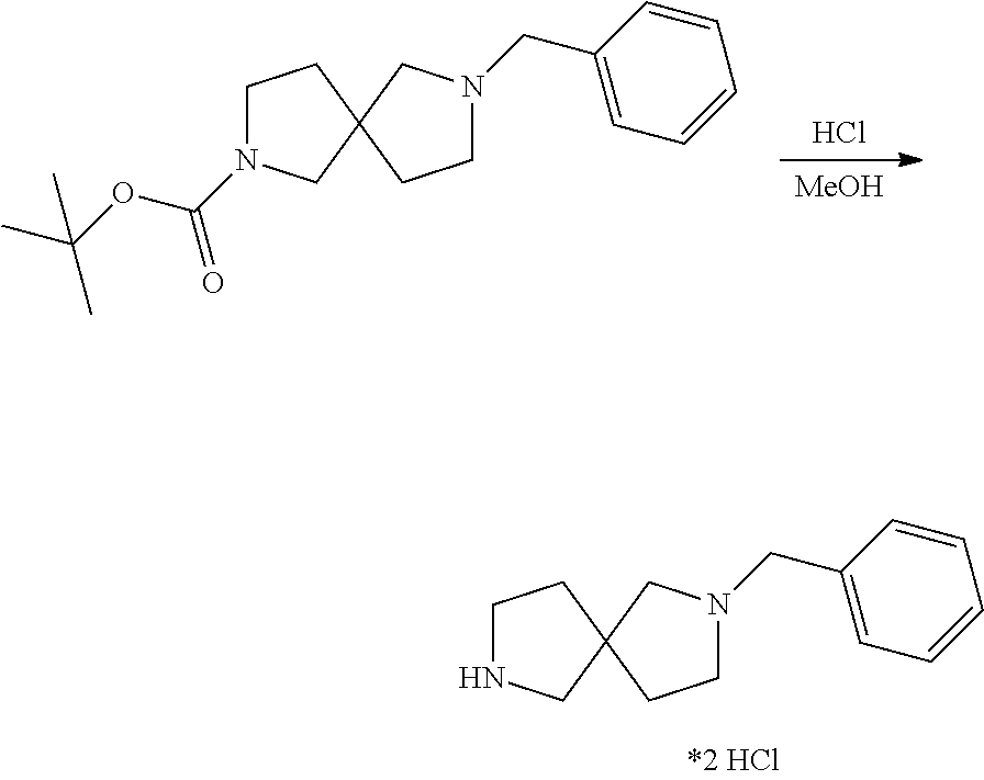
Cl.[MeOH].C1N(C(OC(C)(C)C)=O)CC2(C1)CCN(CC1=CC=CC=C1)C2.C1NCC2(C1)CCN(CC1=CC=CC=C1)C2
